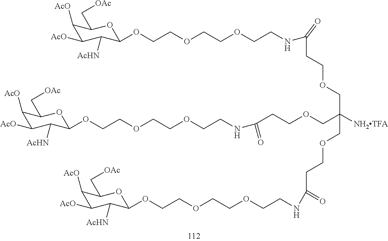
C1([AcO])C([AcO])C([AcHN])C(OCCOCCOCCNC(CCOCC(COCCC(=O)NCCOCCOCCOC2C([AcHN])C([AcO])C([AcO])C(C[OAc])O2)([NH2TFA])COCCC(=O)NCCOCCOCCOC2C([AcHN])C([AcO])C([AcO])C(C[OAc])O2)=O)OC1C[OAc]
